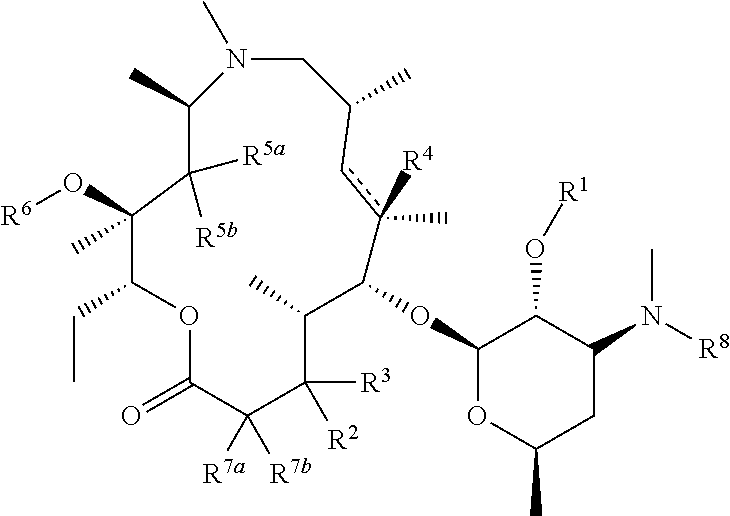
N1(C)CC(C)cc(C)([R4])C(OC2OC(C)CC(N([R8])C)C2O[R1])C(C)C([R3])([R2])C([R7a])([R7b])C(=O)OC(CC)C(O[R6])(C)C([R5a])([R5b])C1C
